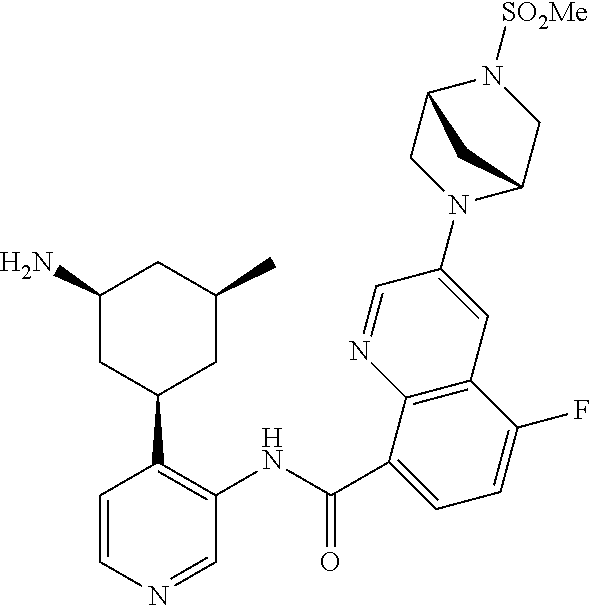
[SO2Me]N1C2CN(C3=CC4=C(N=C3)C(C(NC3=C(C5CC(C)CC(N)C5)C=CN=C3)=O)=CC=C4F)C(C1)C2
